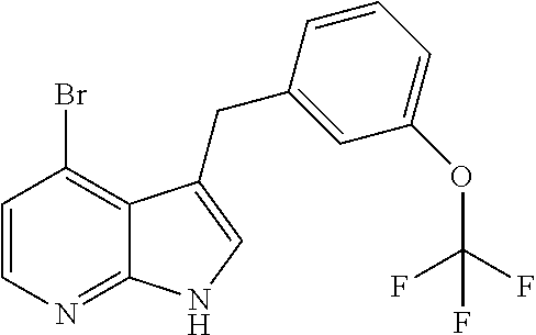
C12=NC=CC(Br)=C1C(CC1=CC(OC(F)(F)F)=CC=C1)=CN2
